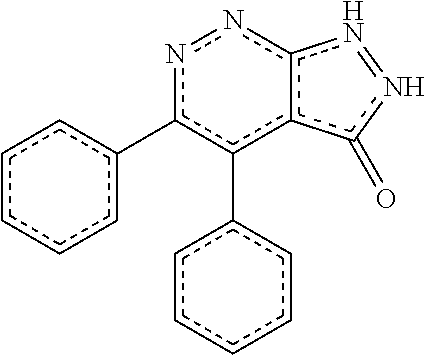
c1cc(-c2c(-c3ccccc3)c3c(nn2)n=nc3=O)ccc1
